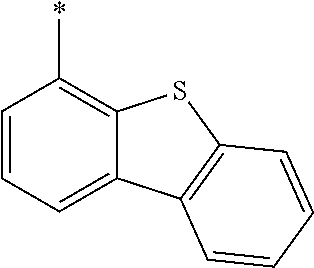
C1=CC(*)=C2C(=C1)C1=C(S2)C=CC=C1
